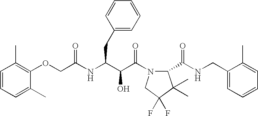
C(NC(C(C(N1C(C(NCC2=CC=CC=C2C)=O)C(C)(C)C(F)(F)C1)=O)O)CC1=CC=CC=C1)(=O)COC1=C(C)C=CC=C1C
